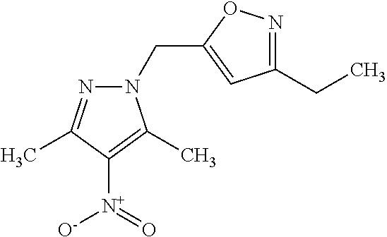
N1(CC2=CC(CC)=NO2)N=C(C)C([N+](=O)[O-])=C1C
